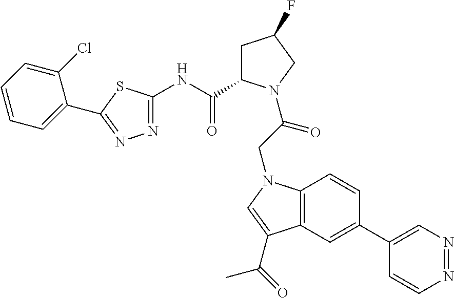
N1=NC=C(C2=CC3=C(C=C2)N(CC(=O)N2C(C(NC4=NN=C(C5=CC=CC=C5Cl)S4)=O)CC(F)C2)C=C3C(=O)C)C=C1
